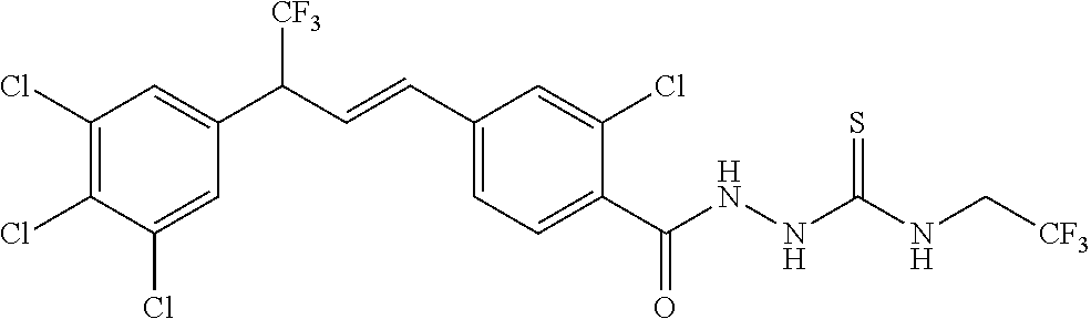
C1(Cl)=C(Cl)C(Cl)=CC(C(C=CC2=CC=C(C(NNC(NC[CF3])=S)=O)C(Cl)=C2)[CF3])=C1
